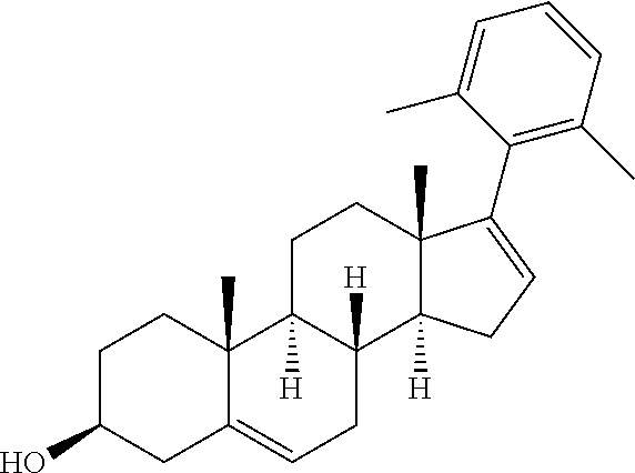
C1C(O)CC2=CCC3([H])C([H])(C2(C)C1)CCC1(C)C3([H])CC=C1C1=C(C)C=CC=C1C
